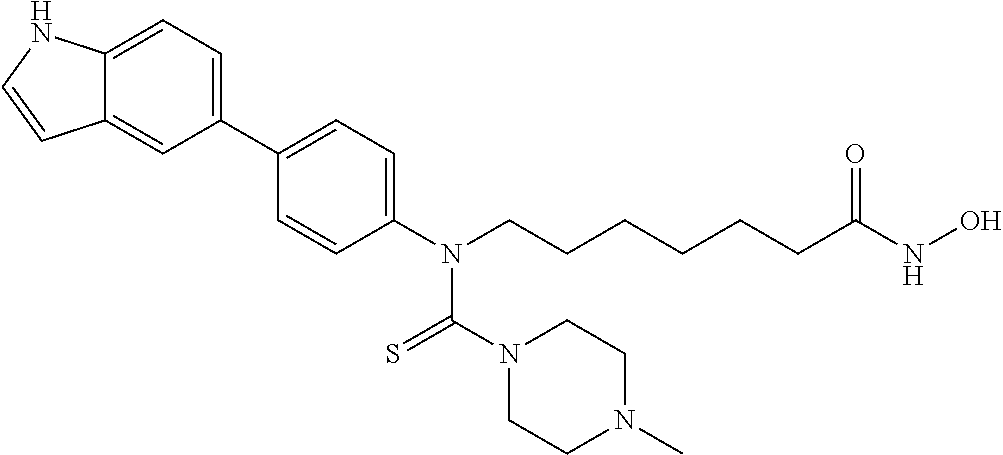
C12=CC=C(C3=CC=C(N(CCCCCCC(NO)=O)C(N4CCN(C)CC4)=S)C=C3)C=C1C=CN2
